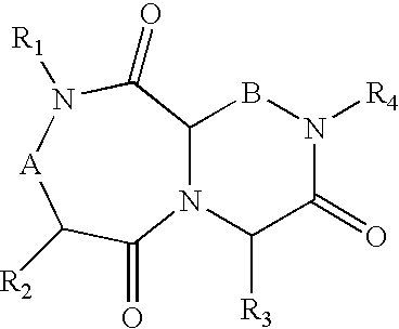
C12N(C([R3])C(=O)N([R4])B1)C(=O)C([R2])[A]N([R1])C2=O
